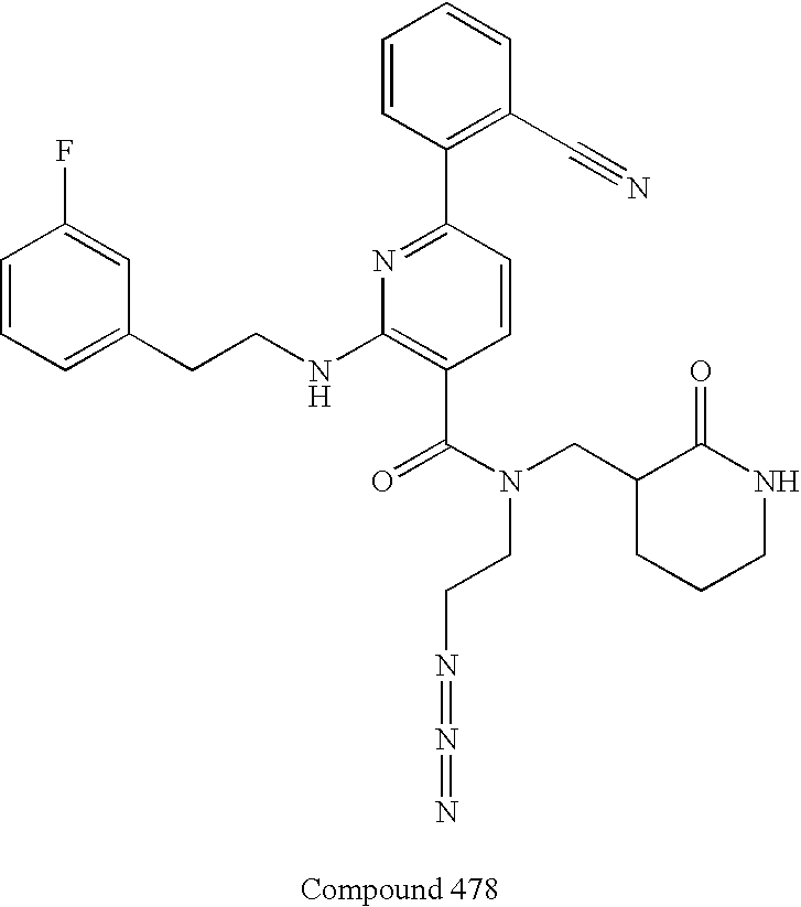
C1=CC=C(CCNC2=C(C(N(CC3CCCNC3=O)CCN=N=N)=O)C=CC(C3=C(C#N)C=CC=C3)=N2)C=C1F
